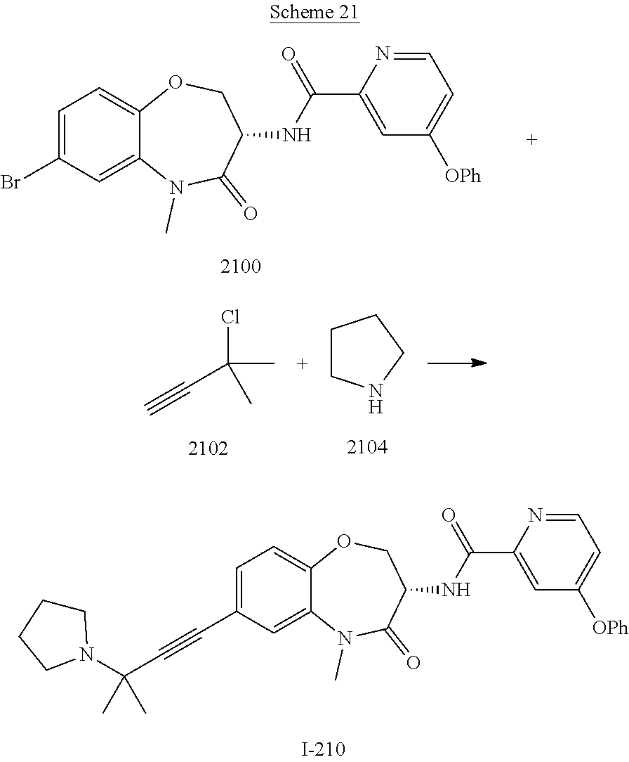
C1=C(Br)C=C2C(=C1)OCC(NC(C1=CC([OPh])=CC=N1)=O)C(=O)N2C.ClC(C)(C)C#C.C1CNCC1.C1=C(C#CC(C)(C)N2CCCC2)C=C2C(=C1)OCC(NC(C1=CC([OPh])=CC=N1)=O)C(=O)N2C
